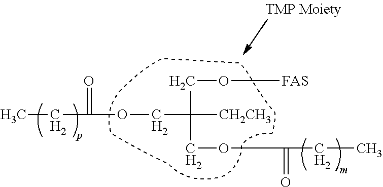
CCC(=O)OCC(CO[FAS])([CH2CH3])COC(=O)CC
